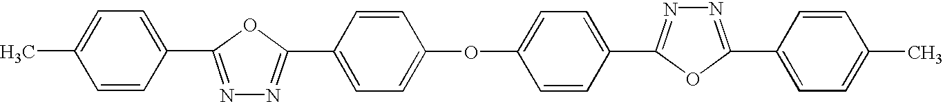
CC1=CC=C(C2=NN=C(C3=CC=C(OC4=CC=C(C5=NN=C(C6=CC=C(C)C=C6)O5)C=C4)C=C3)O2)C=C1
